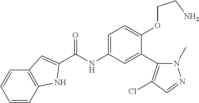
C(=O)(NC1=CC=C(OCCN)C(C2=C(Cl)C=NN2C)=C1)C1=CC2=C(C=CC=C2)N1
